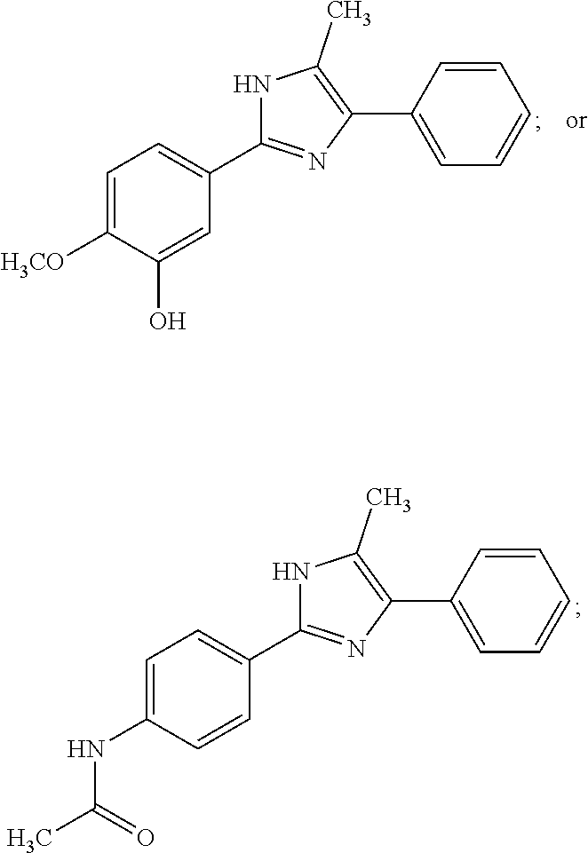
C1=C([H3CO])C(O)=CC(C2=NC(C3=CC=CC=C3)=C(C)N2)=C1.C1=C(NC(C)=O)C=CC(C2=NC(C3=CC=CC=C3)=C(C)N2)=C1
